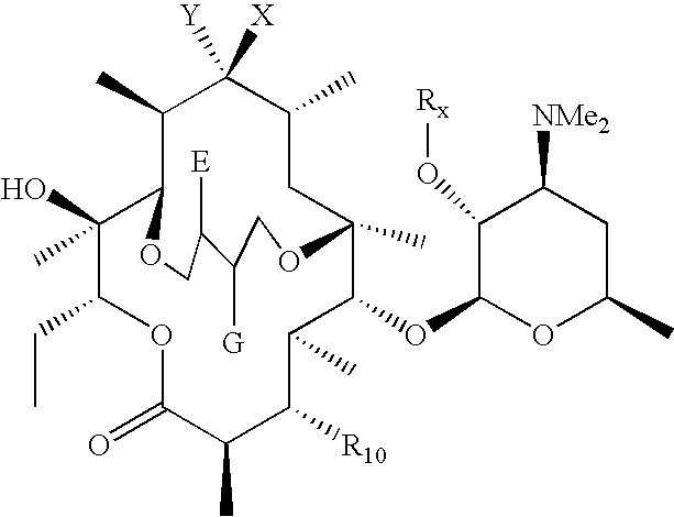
C1(O)(C)C(CC)OC(=O)C(C)C([R10])C(C)C(OC2OC(C)CC([NMe2])C2O[Rx])C2(C)CC(C)C([X])([Y])C(C)C1OCC([E])C([G])CO2
